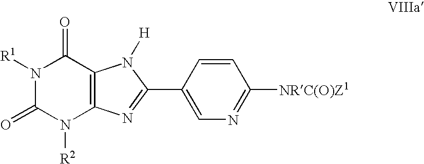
N1([R1])C(=O)N([R2])C2=C(C1=O)N([H])C(C1=CN=C([NRC(O)Z1])C=C1)=N2
